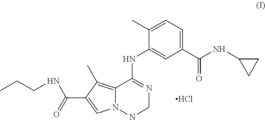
Cl.C12=C(C)C(C(=O)NCCC)=CN1NCN=C2NC1=CC(C(NC2CC2)=O)=CC=C1C
